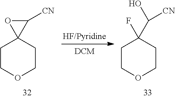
C1COCCC12C([CN])O2.C1COCCC1(C([CN])O)F
